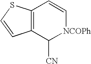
C12=C(C([CN])[NCOPh]C=C1)C=CS2
